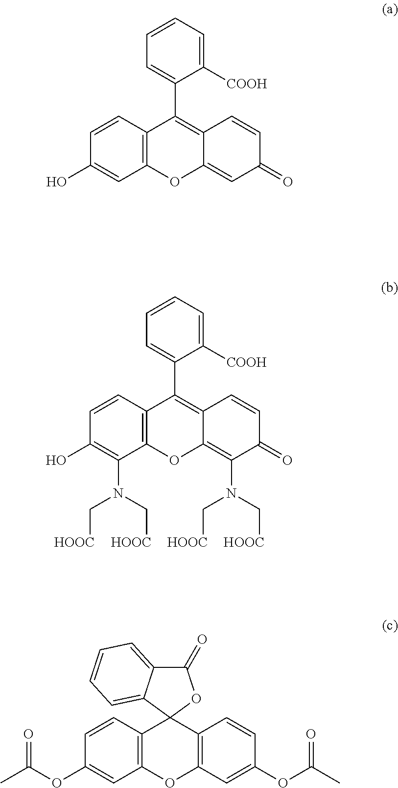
C1=CC=C([COOH])C(C2=C3C(=CC(=O)C=C3)OC3=C2C=CC(O)=C3)=C1.C1=CC=C([COOH])C(C2=C3C(=C(N(C[HOOC])C[HOOC])C(=O)C=C3)OC3=C2C=CC(O)=C3N(C[HOOC])C[HOOC])=C1.C1=CC2=C(C=C1OC(=O)C)OC1=C(C23OC(=O)C2=CC=CC=C32)C=CC(OC(=O)C)=C1
